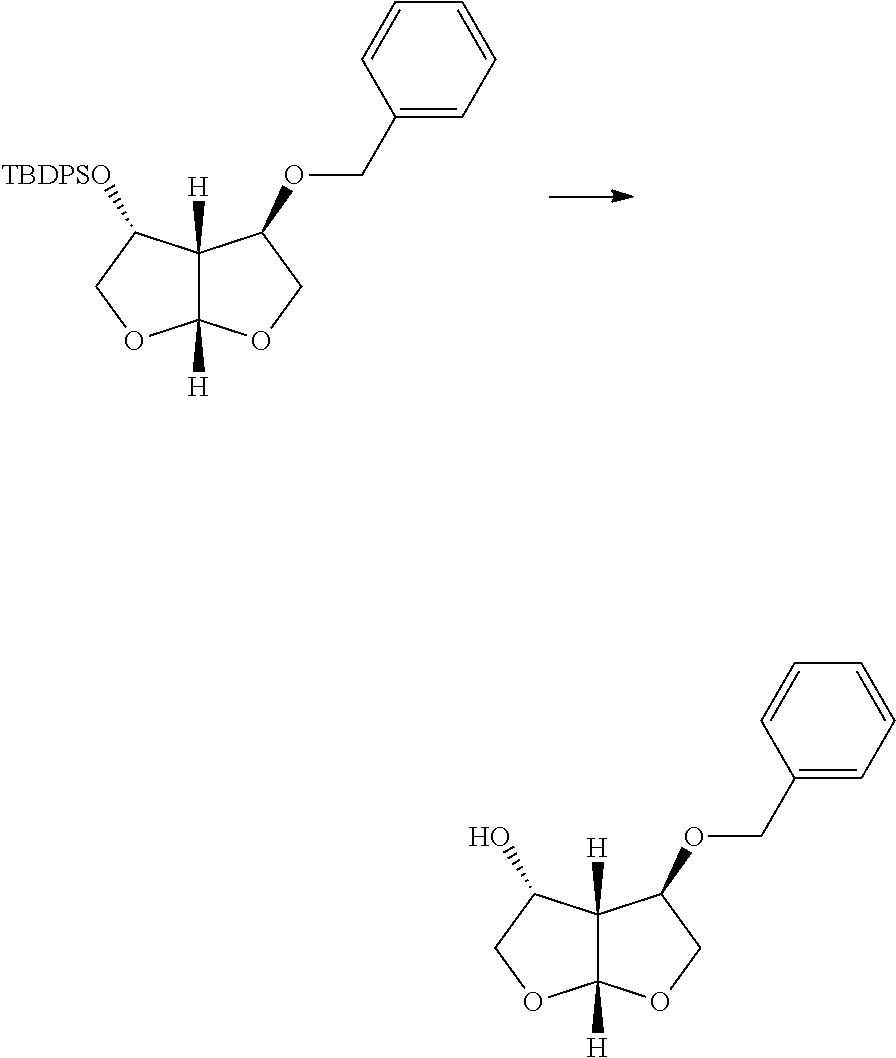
C12([H])C([H])(C([TBDPSO])CO1)C(OCC1=CC=CC=C1)CO2.C12([H])C([H])(C(O)CO1)C(OCC1=CC=CC=C1)CO2
